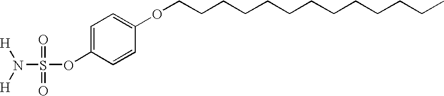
N(S(OC1=CC=C(OCCCCCCCCCCCCC)C=C1)(=O)=O)([H])[H]
